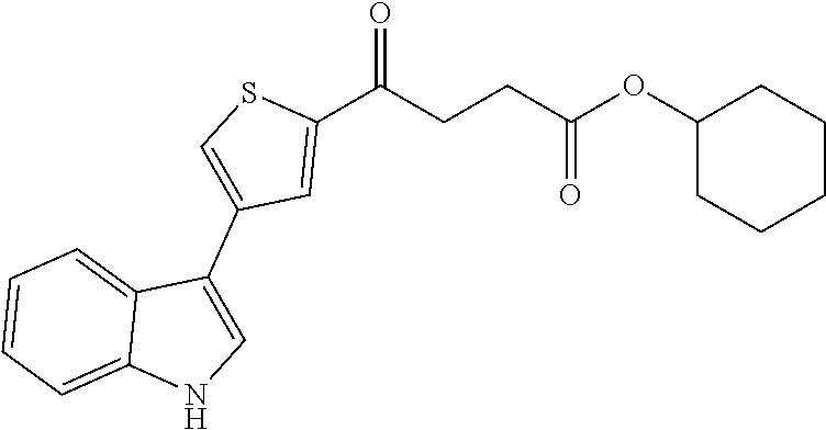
C(CCC(OC1CCCCC1)=O)(=O)C1=CC(C2=CNC3=CC=CC=C23)=CS1
